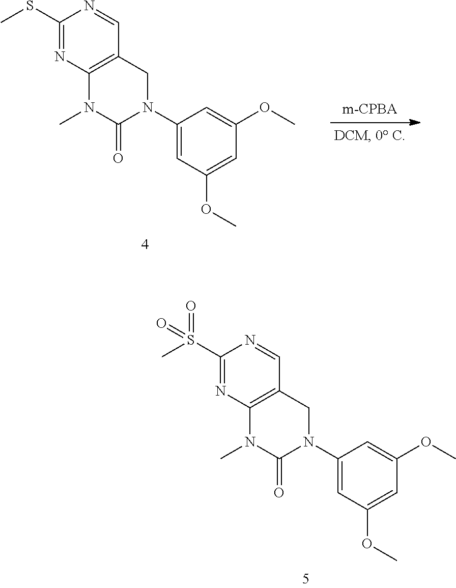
C1(S(C)(=O)=O)=NC2=C(C=N1)CN(C1=CC(OC)=CC(OC)=C1)C(=O)N2C.C1(SC)=NC2=C(C=N1)CN(C1=CC(OC)=CC(OC)=C1)C(=O)N2C
